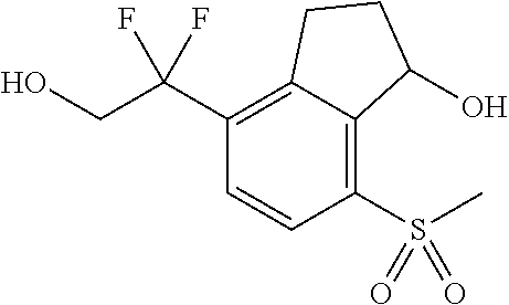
C1(C(CO)(F)F)=C2C(=C(S(=O)(C)=O)C=C1)C(O)CC2
